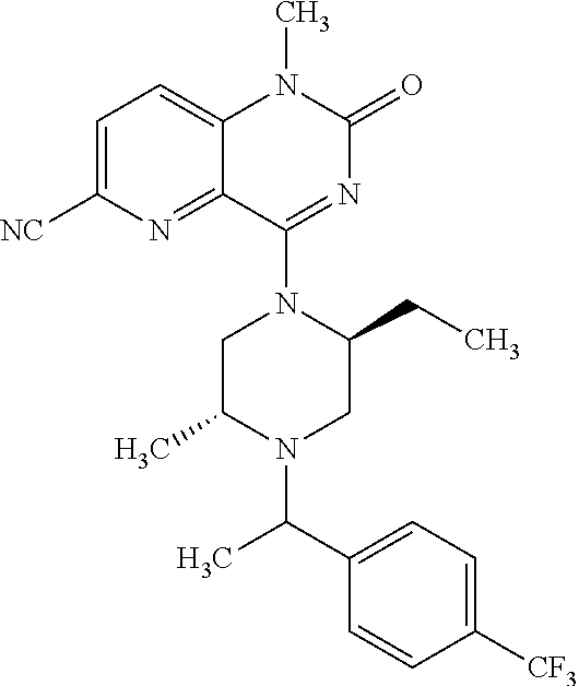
C1=C([NC])N=C2C(=C1)N(C)C(=O)N=C2N1CC(C)N(C(C2=CC=C([CF3])C=C2)C)CC1CC
